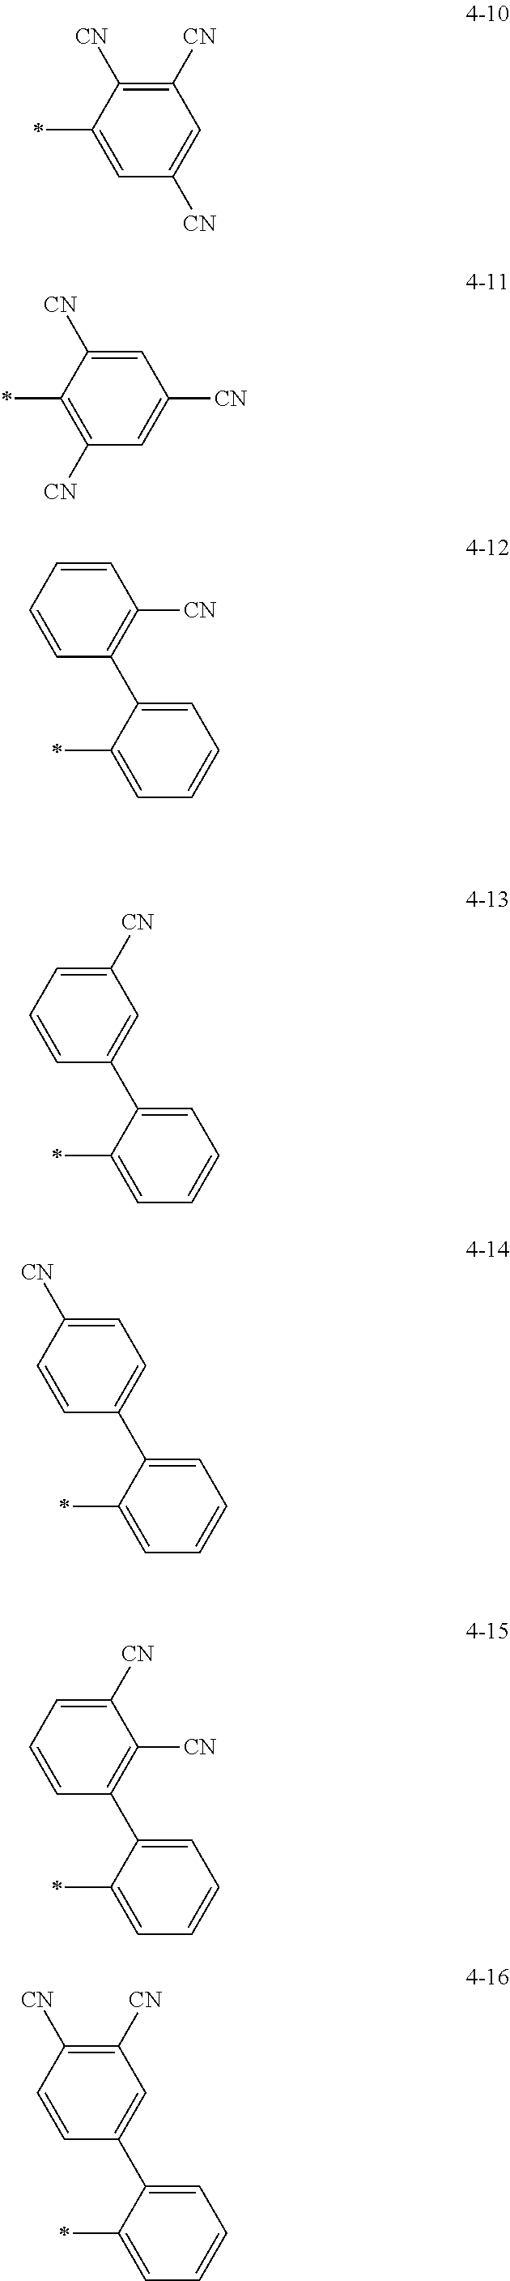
C1(*)=CC([CN])=CC([CN])=C1[CN].C1(*)=C([CN])C=C([CN])C=C1[CN].C1=CC=CC(C2=CC=CC=C2*)=C1[CN].C1([CN])=CC=CC(C2=CC=CC=C2*)=C1.C1=C([CN])C=CC(C2=CC=CC=C2*)=C1.C1([CN])=CC=CC(C2=CC=CC=C2*)=C1[CN].C1([CN])=C([CN])C=CC(C2=CC=CC=C2*)=C1
